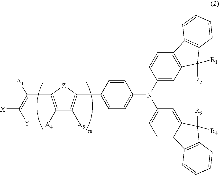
[A1]C(=C([Y])[X])C1=C([A4])C([A5])=C(C2=CC=C(N(C3=CC4=C(C=C3)C3=C(C4([R2])[R1])C=CC=C3)C3=CC=C4C(=C3)C([R3])([R4])C3=C4C=CC=C3)C=C2)[Z]1
